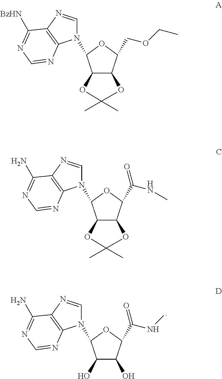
C1(O)C(O)C(C(NC)=O)OC1N1C=NC2=C1N=CN=C2N.C12C(C(COCC)OC1N1C=NC3=C1N=CN=C3[BzHN])OC(C)(C)O2.C12C(C(C(NC)=O)OC1N1C=NC3=C1N=CN=C3N)OC(C)(C)O2
